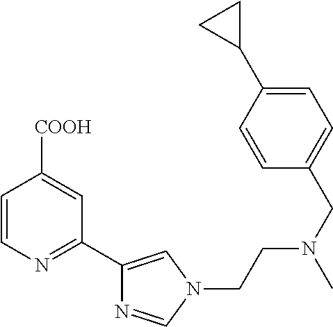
C1=CN=C(C2=CN(CCN(CC3=CC=C(C4CC4)C=C3)C)C=N2)C=C1[COOH]
